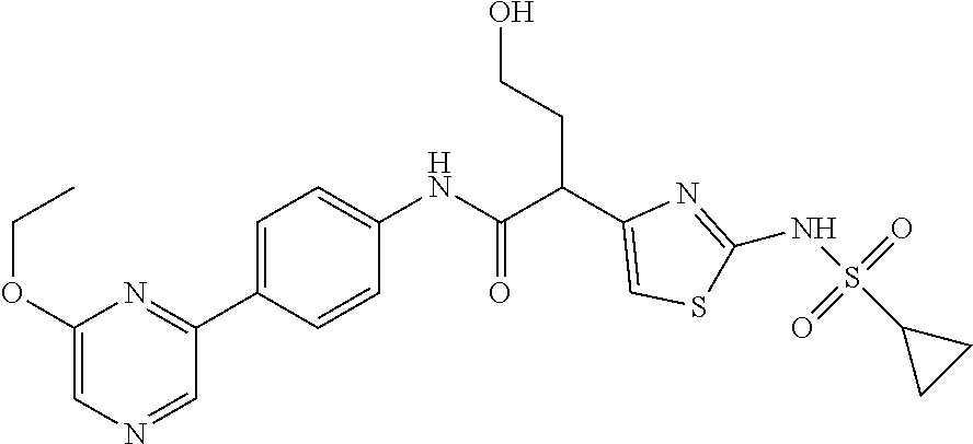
C1=C(C2=NC(OCC)=CN=C2)C=CC(NC(C(C2=CSC(NS(=O)(=O)C3CC3)=N2)CCO)=O)=C1
